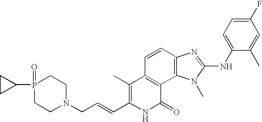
C1(C)=C(C=CCN2CCP(=O)(C3CC3)CC2)NC(=O)C2=C1C=CC1=C2N(C)C(NC2=CC=C(F)C=C2C)=N1
